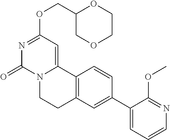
C1(COC2=NC(=O)N3C(=C2)C2=C(CC3)C=C(C3=CC=CN=C3OC)C=C2)COCCO1
